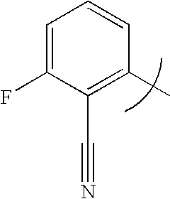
C1=C(F)C(C#N)=C(C)C=C1
